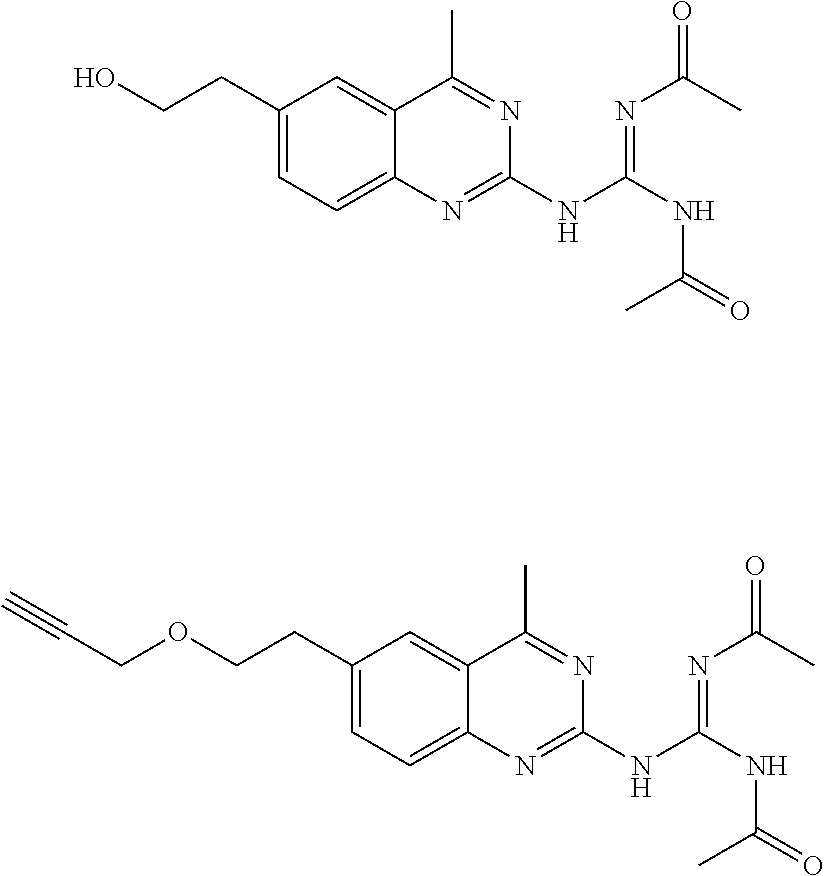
C1(CCO)=CC=C2C(=C1)C(C)=NC(NC(NC(=O)C)=NC(=O)C)=N2.C1(CCOCC#C)=CC=C2C(=C1)C(C)=NC(NC(NC(=O)C)=NC(=O)C)=N2
